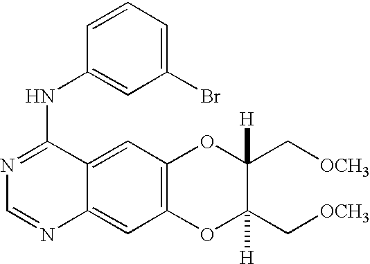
C1=C2C(=CC3=C1OC(C[OCH3])([H])C(C[OCH3])([H])O3)N=CN=C2NC1=CC(Br)=CC=C1
